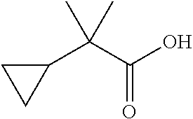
C1(C(C(O)=O)(C)C)CC1
